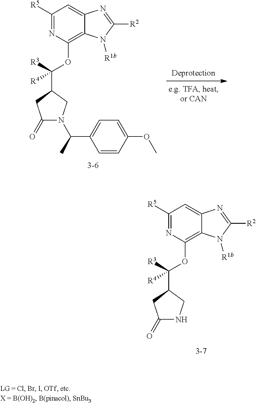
C1(=O)N(C(C2=CC=C(OC)C=C2)C)CC(C(OC2=C3C(=CC([R5])=N2)N=C([R2])N3[R1b])([R3])[R4])C1.C1(=O)NCC(C(OC2=C3C(=CC([R5])=N2)N=C([R2])N3[R1b])([R3])[R4])C1
